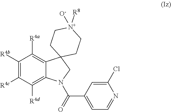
C1([R4b])=C([R4c])C([R4d])=C2C(=C1[R4a])C1(CN2C(=O)C2=CC=NC(Cl)=C2)CC[N+]([R8])([O-])CC1
